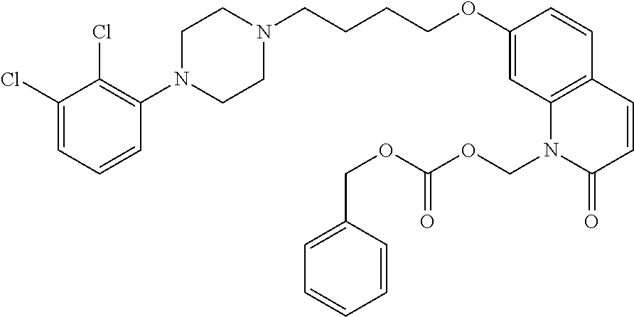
C1(Cl)=CC=CC(N2CCN(CCCCOC3=CC4=C(C=C3)C=CC(=O)N4COC(OCC3=CC=CC=C3)=O)CC2)=C1Cl
